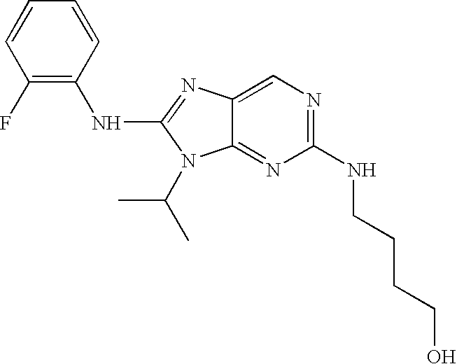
C1=CC(F)=C(NC2=NC3=CN=C(NCCCCO)N=C3N2C(C)C)C=C1
